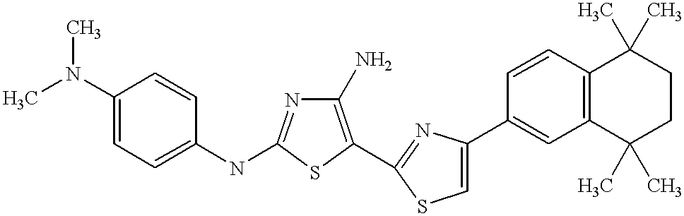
C1(N)=C(C2=NC(C3=CC4=C(C=C3)C(C)(C)CCC4(C)C)=CS2)SC(NC2=CC=C(N(C)C)C=C2)=N1
